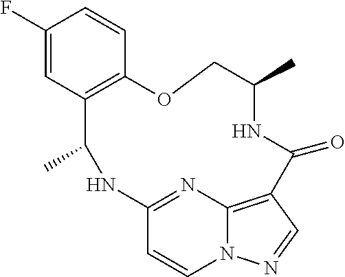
C1(F)=CC2=C(C=C1)OCC(C)NC(=O)C1=C3N(C=CC(=N3)NC2C)N=C1
